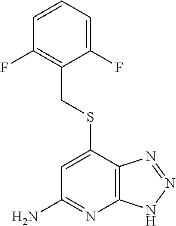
C1=C(SCC2=C(F)C=CC=C2F)C2=C(N=C1N)NN=N2
